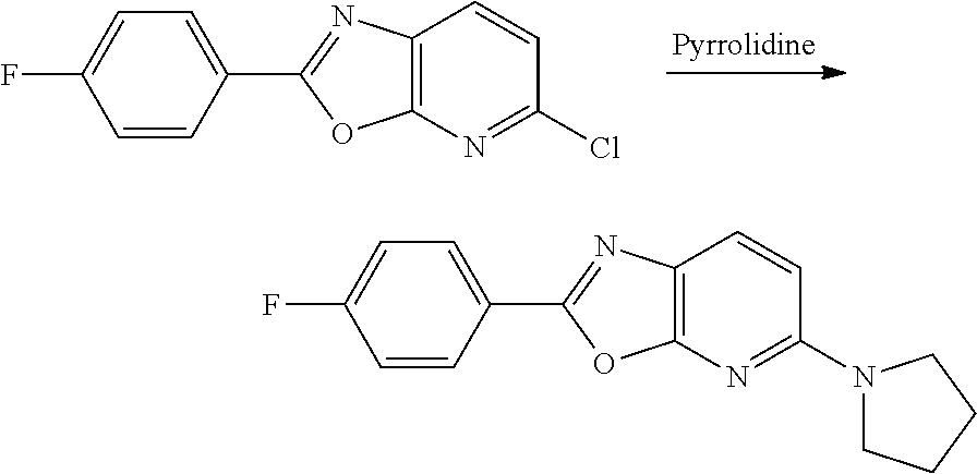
C12=C(N=C(Cl)C=C1)OC(C1=CC=C(F)C=C1)=N2.C12=C(N=C(N3CCCC3)C=C1)OC(C1=CC=C(F)C=C1)=N2
